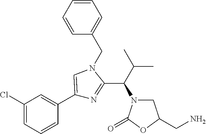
C1(Cl)=CC=CC(C2=CN(CC3=CC=CC=C3)C(C(C(C)C)N3CC(CN)OC3=O)=N2)=C1
